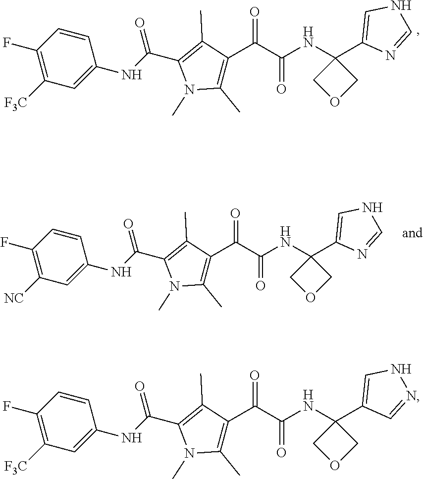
C1([F3C])=C(F)C=CC(NC(=O)C2=C(C)C(C(C(=O)NC3(C4=CNN=C4)COC3)=O)=C(C)N2C)=C1.C1([F3C])=C(F)C=CC(NC(=O)C2=C(C)C(C(C(=O)NC3(C4=CNC=N4)COC3)=O)=C(C)N2C)=C1.C1([NC])=C(F)C=CC(NC(=O)C2=C(C)C(C(C(=O)NC3(C4=CNC=N4)COC3)=O)=C(C)N2C)=C1
